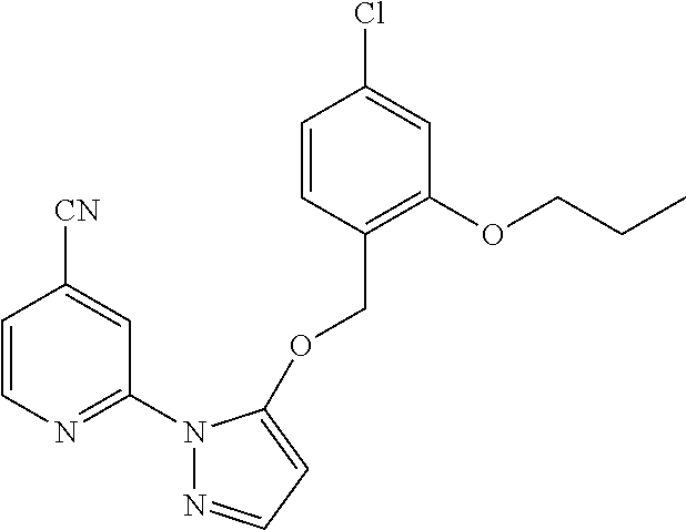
C1=CN=C(N2N=CC=C2OCC2=C(OCCC)C=C(Cl)C=C2)C=C1[CN]
